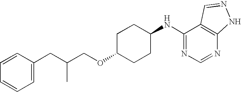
C(C(COC1CCC(NC2=NC=NC3=C2C=NN3)CC1)C)C1=CC=CC=C1
